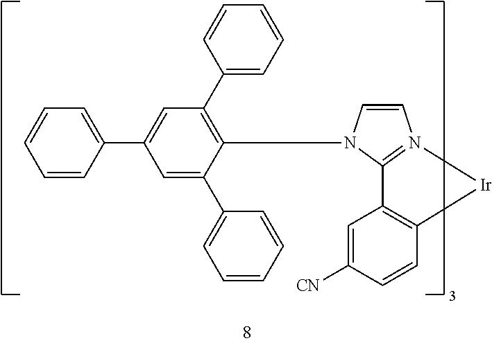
C1=CN(C2=C(C3=CC=CC=C3)C=C(C3=CC=CC=C3)C=C2C2=CC=CC=C2)C2=N1[Ir]C1=C2C=C([CN])C=C1
